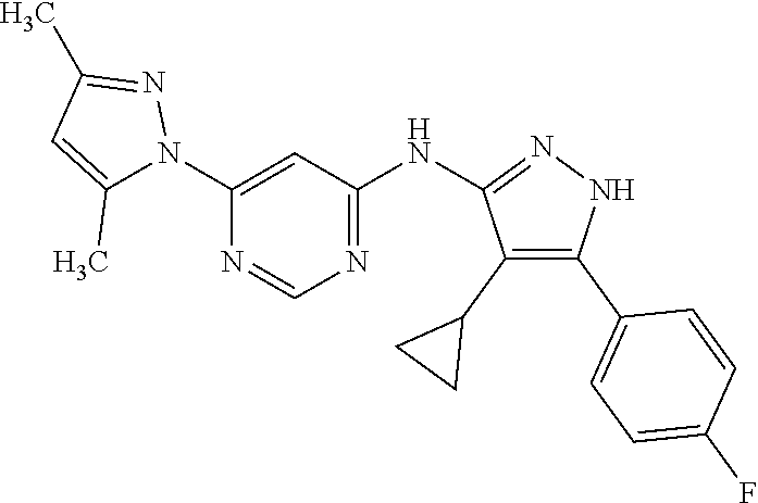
N1=CN=C(NC2=NNC(C3=CC=C(F)C=C3)=C2C2CC2)C=C1N1C(C)=CC(C)=N1
